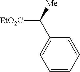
[EtO2C]C([Me])C1=CC=CC=C1
